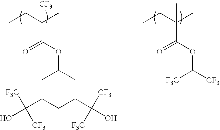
CCC(C)([CF3])C(OC1CC(C([F3C])([CF3])O)CC(C(O)([CF3])[F3C])C1)=O.CCC(C)(C)C(OC([F3C])[CF3])=O
